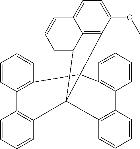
C12=C3C(OC)=CC=C1C=CC=C2C31C2=C(C3=C(C=CC=C3)CC3=C(C=CC=C3)C3=C1C=CC=C3)C=CC=C2
